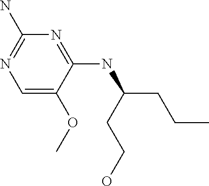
C1=C(OC)C(NC(CCC)CCO)=NC(N)=N1
